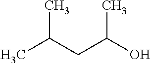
CC(CC(O)C)C
